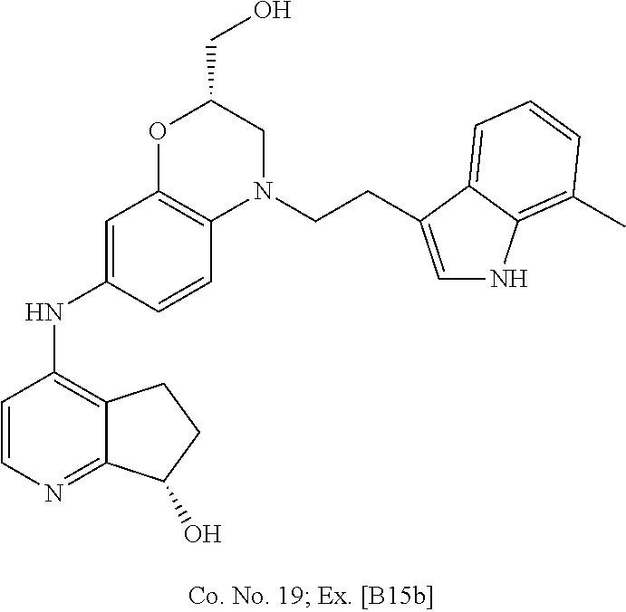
C1=CN=C2C(=C1NC1=CC3=C(C=C1)N(CCC1=CNC4=C(C)C=CC=C41)CC(CO)O3)CCC2O
